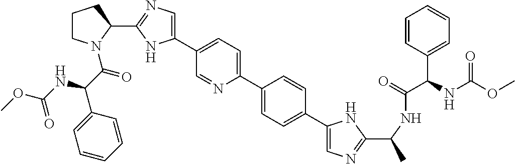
C1(C2=CC=C(C3=CC=C(C4=CN=C(C(C)NC(=O)C(C5=CC=CC=C5)NC(OC)=O)N4)C=C3)N=C2)=CN=C(C2N(C(C(C3=CC=CC=C3)NC(OC)=O)=O)CCC2)N1
